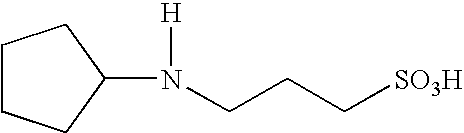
N([H])(CCC[SO3H])C1CCCC1
